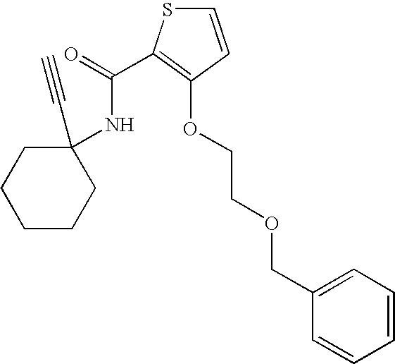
C1(C#C)(NC(=O)C2=C(OCCOCC3=CC=CC=C3)C=CS2)CCCCC1
